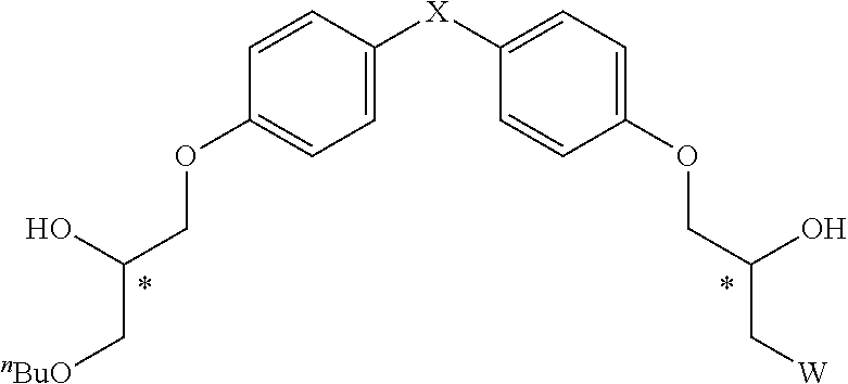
C1=CC([X]C2=CC=C(OCC(O)C[W])C=C2)=CC=C1OCC(O)C[nBuO]
